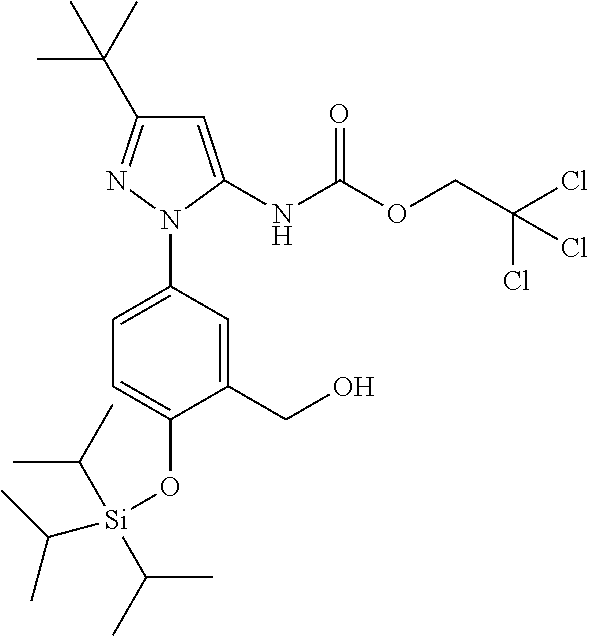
C1(CO)=CC(N2C(NC(OCC(Cl)(Cl)Cl)=O)=CC(C(C)(C)C)=N2)=CC=C1O[Si](C(C)C)(C(C)C)C(C)C
